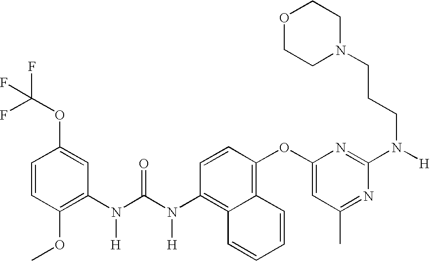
C1=CC(OC)=C(N(C(N(C2=C3C(=C(OC4=CC(C)=NC(N(CCCN5CCOCC5)[H])=N4)C=C2)C=CC=C3)[H])=O)[H])C=C1OC(F)(F)F
